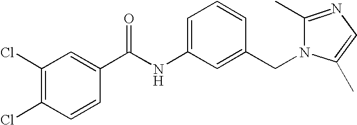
C1(Cl)=C(Cl)C=CC(C(NC2=CC=CC(CN3C(C)=NC=C3C)=C2)=O)=C1
